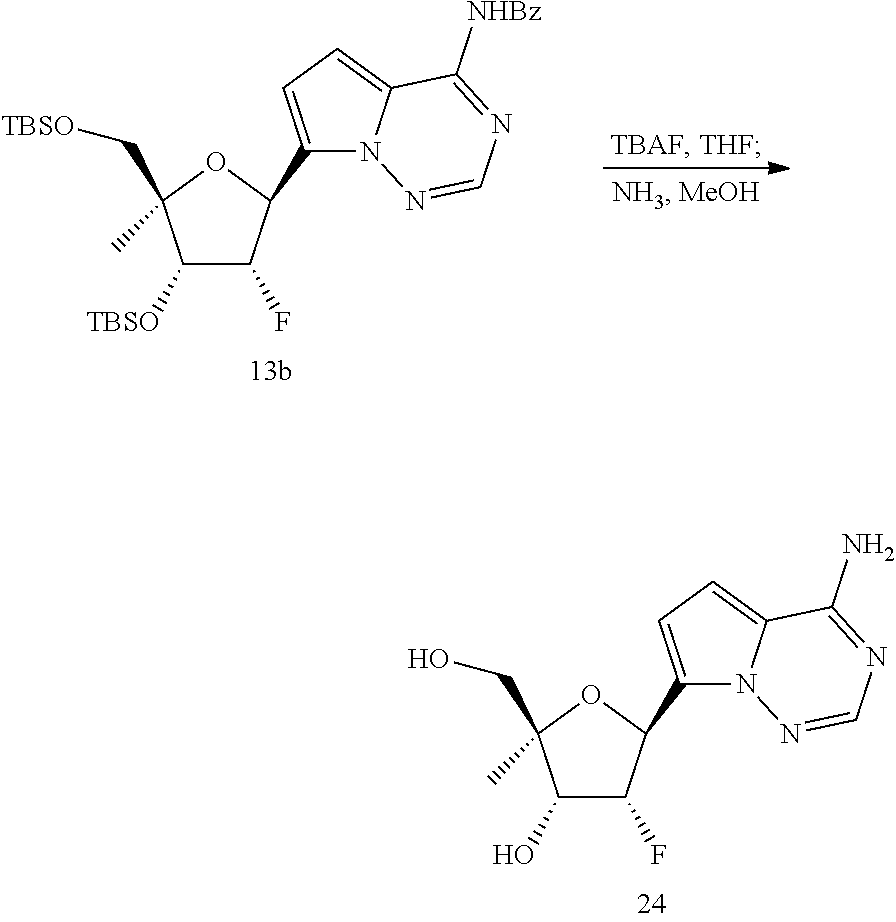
C1([TBSO])C(F)C(C2=CC=C3N2N=CN=C3[NHBz])OC1(C)C[TBSO].C1(O)C(F)C(C2=CC=C3N2N=CN=C3N)OC1(C)CO
